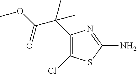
C1(Cl)=C(C(C)(C)C(OC)=O)N=C(N)S1
